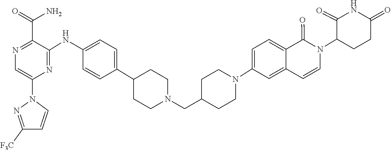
C1=C(N2N=C([F3C])C=C2)N=C(NC2=CC=C(C3CCN(CC4CCN(C5=CC=C6C(=O)N(C7C(=O)NC(=O)CC7)C=CC6=C5)CC4)CC3)C=C2)C(C(=O)N)=N1
